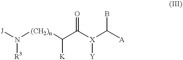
[J]N([(CH2)n]C(C([X](C([A])B)[Y])=O)[K])[R3]
